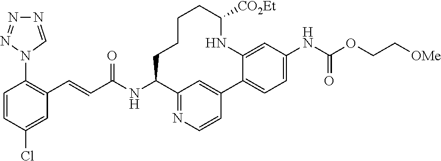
N1=CN(C2=C(C=CC(NC3CCCCC([CO2Et])NC4=CC(NC(=O)OCC[OMe])=CC=C4C4=CC3=NC=C4)=O)C=C(Cl)C=C2)N=N1
